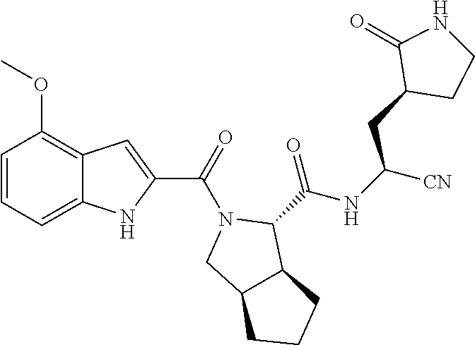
C1=CC=C2C(=C1OC)C=C(C(N1CC3C(C1C(=O)NC(CC1CCNC1=O)[CN])CCC3)=O)N2
